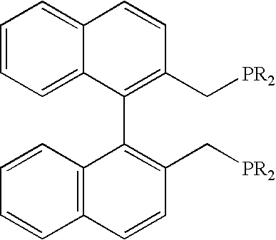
C1=CC=C2C(=C1)C=CC(C[PR2])=C2C1=C(C[PR2])C=CC2=C1C=CC=C2
